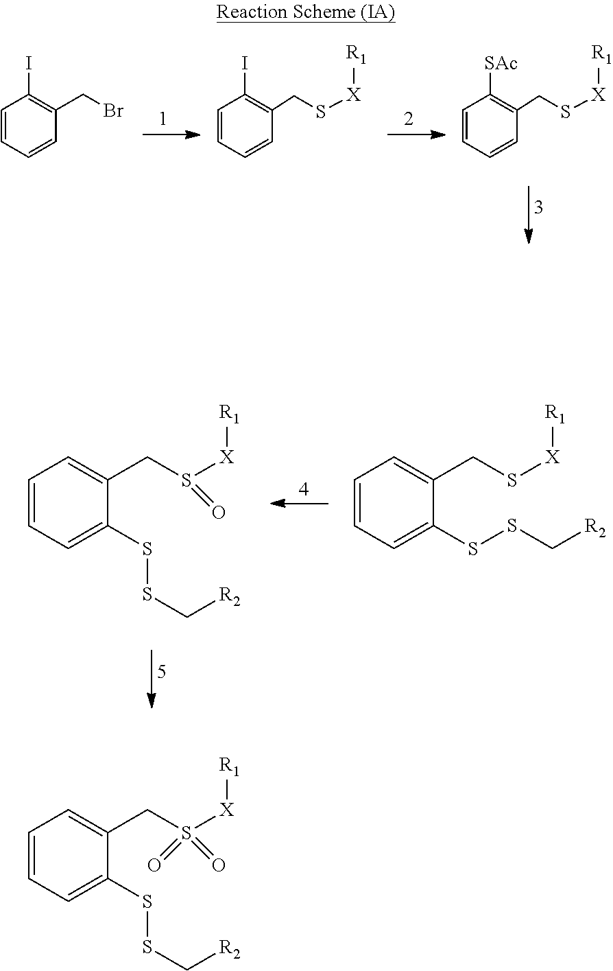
IC1=C(CBr)C=CC=C1.IC1=C(CS[X][R1])C=CC=C1.[SAc]C1=C(CS[X][R1])C=CC=C1.C1=C(CS[X][R1])C(SSC[R2])=CC=C1.C1=C(CS([X][R1])=O)C(SSC[R2])=CC=C1.C1=C(CS([X][R1])(=O)=O)C(SSC[R2])=CC=C1
